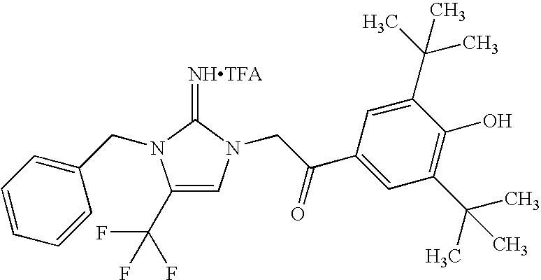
[NHTFA]=C1N(CC2=CC=CC=C2)C(C(F)(F)F)=CN1CC(C1=CC(C(C)(C)C)=C(O)C(C(C)(C)C)=C1)=O
